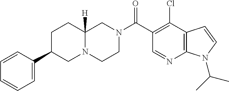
C12=C(C(Cl)=C(C(N3CCN4C([H])(C3)CCC(C3=CC=CC=C3)C4)=O)C=N1)C=CN2C(C)C
